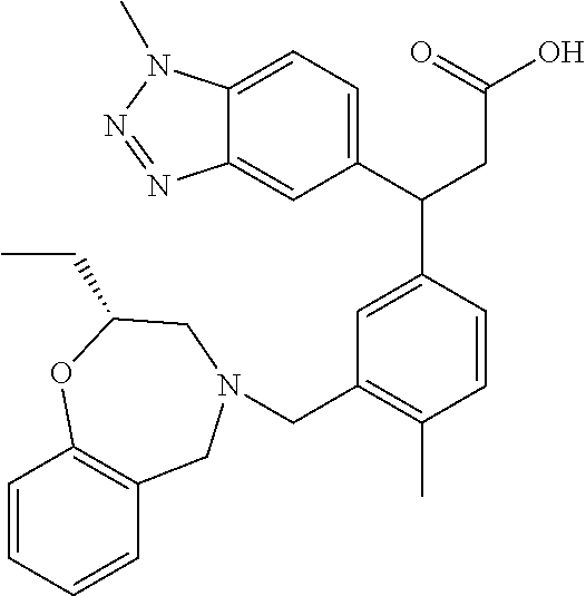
C1(C(CC(=O)O)C2=CC(CN3CC4=C(C=CC=C4)OC(CC)C3)=C(C)C=C2)=CC=C2C(=C1)N=NN2C
